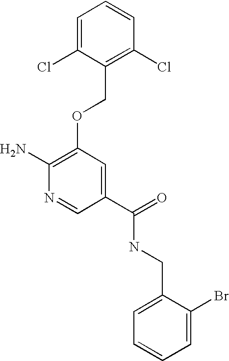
C(NC(C1=CC(OCC2=C(Cl)C=CC=C2Cl)=C(N)N=C1)=O)C1=CC=CC=C1Br
